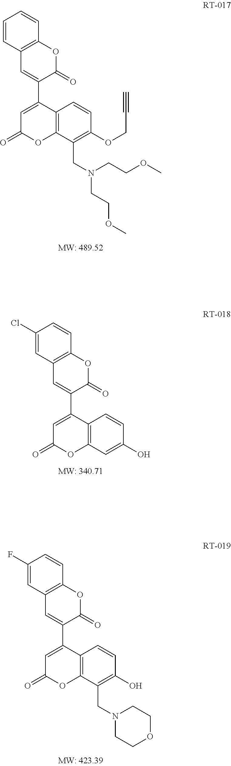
C1(Cl)=CC2=C(C=C1)OC(=O)C(C1=CC(=O)OC3=C1C=CC(O)=C3)=C2.C1=CC2=C(C=C1)OC(=O)C(C1=CC(=O)OC3=C1C=CC(OCC#C)=C3CN(CCOC)CCOC)=C2.C1(F)=CC2=C(C=C1)OC(=O)C(C1=CC(=O)OC3=C1C=CC(O)=C3CN1CCOCC1)=C2
